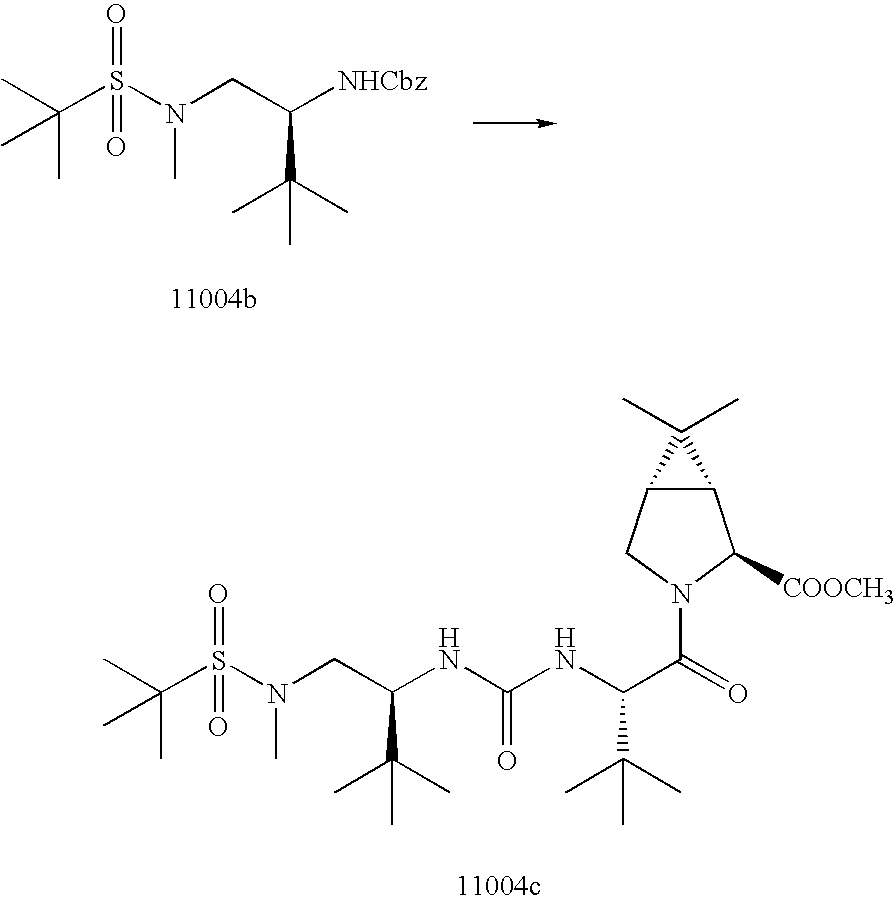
C(S(N(CC(C(C)(C)C)[NHCbz])C)(=O)=O)(C)(C)C.C(S(N(CC(C(C)(C)C)NC(NC(C(=O)N1CC2C(C1[COOCH3])C2(C)C)C(C)(C)C)=O)C)(=O)=O)(C)(C)C
